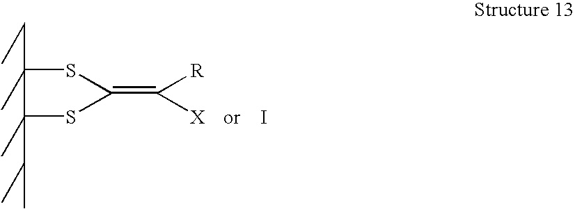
C(C)(C1(C)SC(=C([R])[X])SC1(C)CC)C.I
